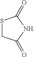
S1CC(=O)[NH]C1=O
